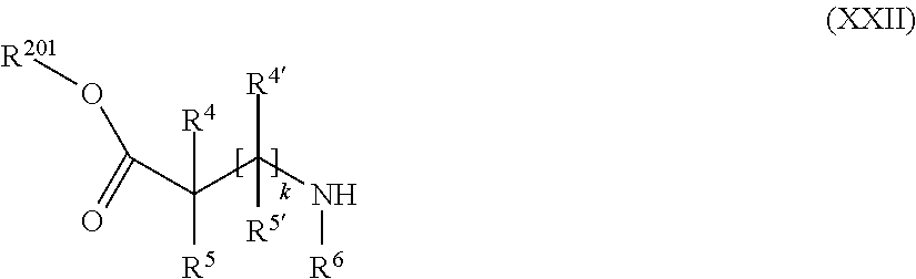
C(C(N[R6])([R4])[R5])([R4])([R5])C(O[R201])=O
